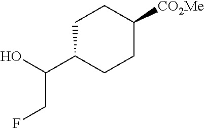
C1C(C(CF)O)CCC([CO2Me])C1
